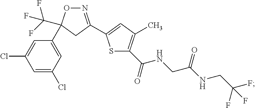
C1=C(Cl)C=C(C2(C(F)(F)F)ON=C(C3=CC(C)=C(C(=O)NCC(NCC(F)(F)F)=O)S3)C2)C=C1Cl
